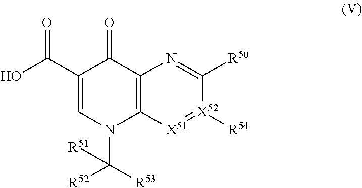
C1(C(O)=O)=CN(C([R53])([R52])[R51])C2=C(C1=O)N=C([R50])[X52]([R54])=[X51]2
